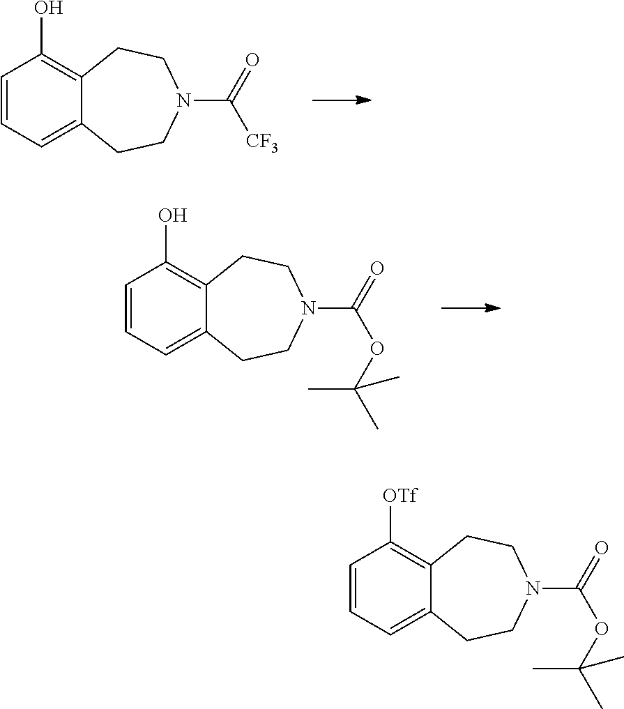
C1=CC=C2C(=C1O)CCN(C(=O)[CF3])CC2.C1=CC=C2C(=C1O)CCN(C(=O)OC(C)(C)C)CC2.C1=CC=C2C(=C1[OTf])CCN(C(=O)OC(C)(C)C)CC2
